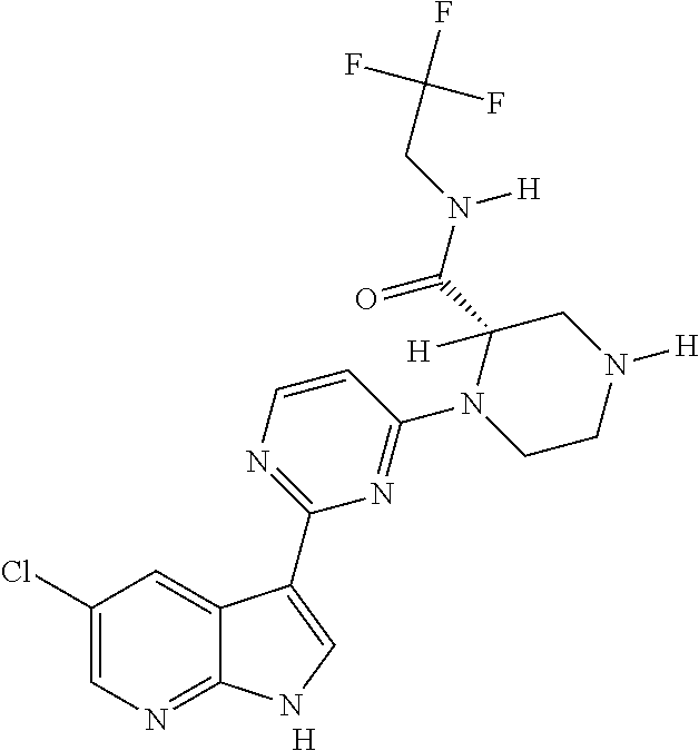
C1=CN=C(C2=CNC3=NC=C(Cl)C=C32)N=C1N1CCN([H])CC1([H])C(N(CC(F)(F)F)[H])=O.[H]
